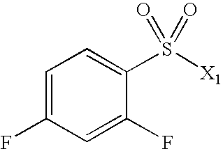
C1=C(F)C=C(F)C(S([X1])(=O)=O)=C1
